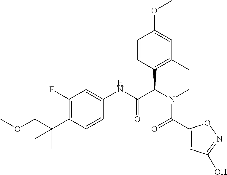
C1(F)=C(C(COC)(C)C)C=CC(NC(C2C3=C(CCN2C(=O)C2=CC(O)=NO2)C=C(OC)C=C3)=O)=C1
